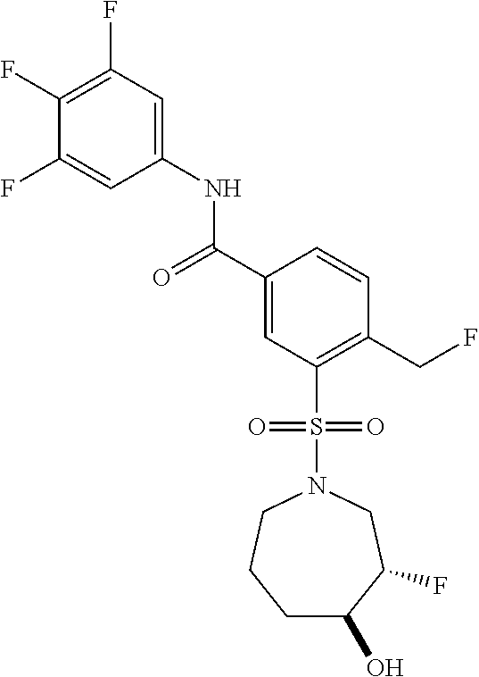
C1(F)=C(F)C=C(NC(C2=CC(S(N3CCCC(O)C(F)C3)(=O)=O)=C(CF)C=C2)=O)C=C1F
